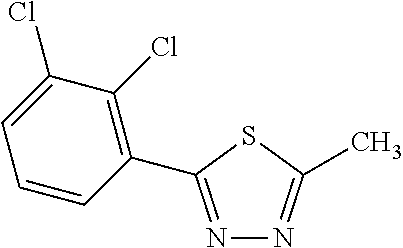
N1=C(C2=C(Cl)C(Cl)=CC=C2)SC(C)=N1
